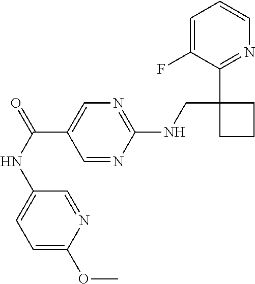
C1=C(F)C(C2(CNC3=NC=C(C(NC4=CC=C(OC)N=C4)=O)C=N3)CCC2)=NC=C1
